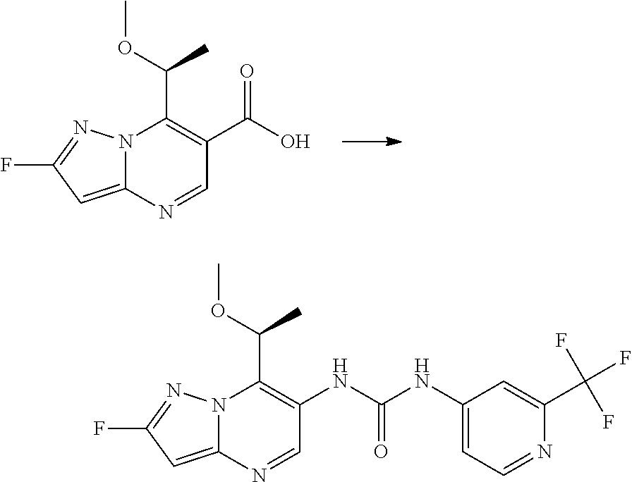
N12C(=CC(F)=N1)N=CC(C(O)=O)=C2C(OC)C.N12C(=CC(F)=N1)N=CC(NC(NC1=CC=NC(C(F)(F)F)=C1)=O)=C2C(OC)C
